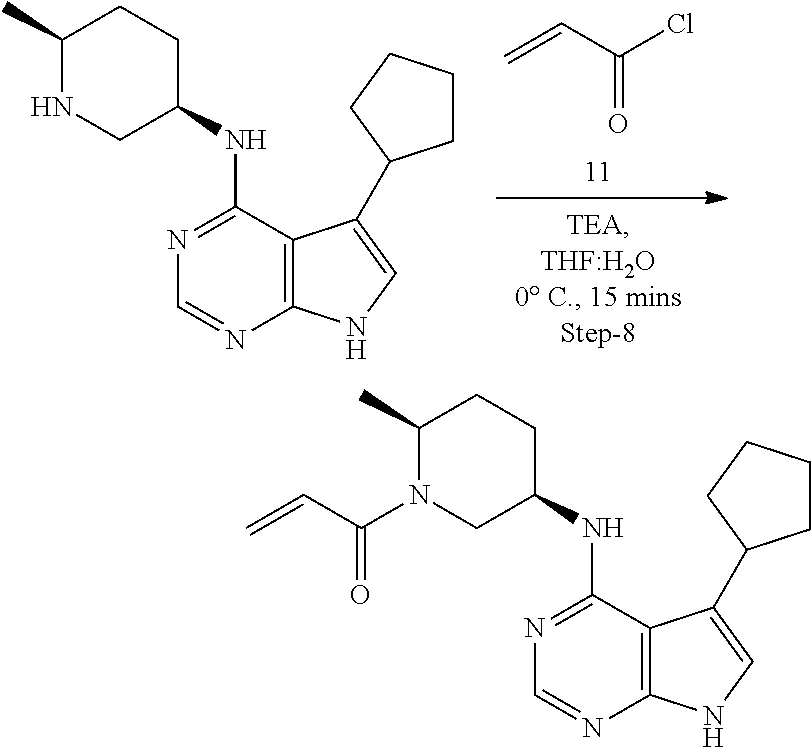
N1=C(NC2CCC(C)N(C(C=C)=O)C2)C2=C(N=C1)NC=C2C1CCCC1.N1=C(NC2CCC(C)NC2)C2=C(N=C1)NC=C2C1CCCC1.C=CC(Cl)=O
